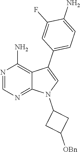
N1=CN=C2C(=C1N)C(C1=CC=C(N)C(F)=C1)=CN2C1CC([OBn])C1
